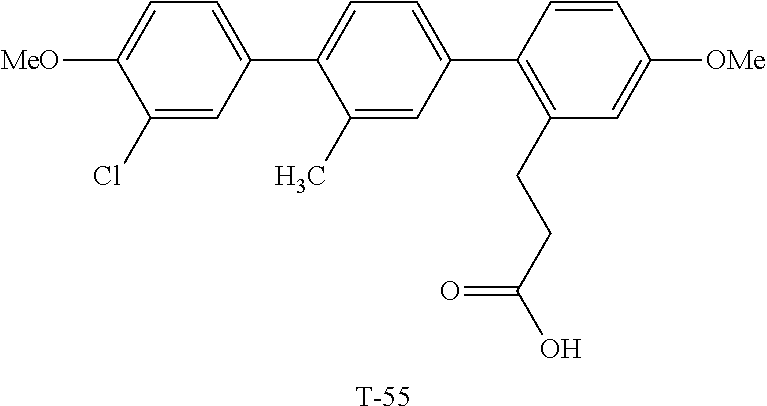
C1(Cl)=CC(C2=CC=C(C3=C(CCC(O)=O)C=C([OMe])C=C3)C=C2C)=CC=C1[MeO].[T]
